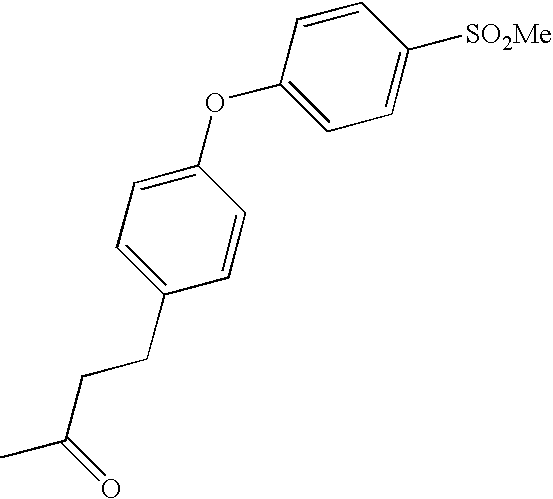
C1=CC(OC2=CC=C(CCC(=O)C)C=C2)=CC=C1[SO2Me]
